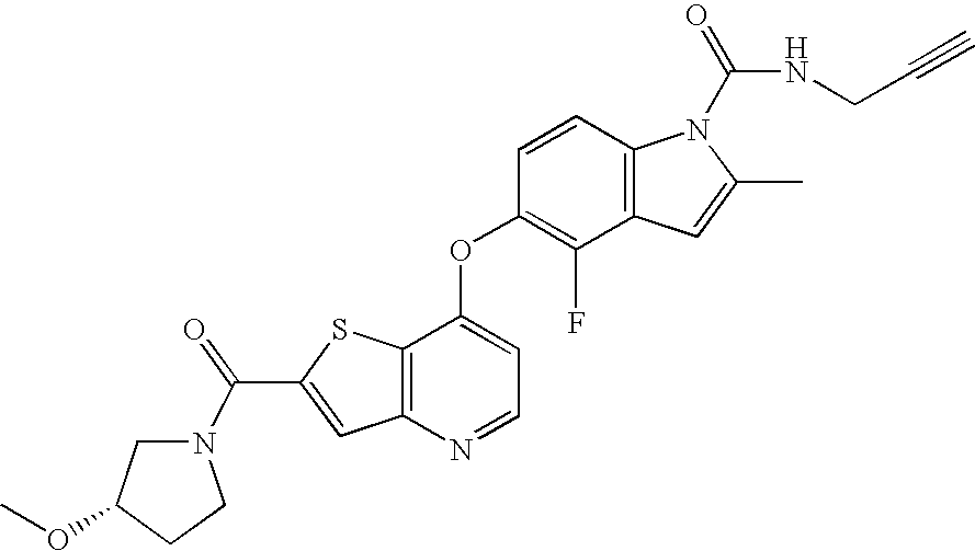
C12=C(C(OC3=C(F)C4=C(C=C3)N(C(=O)NCC#C)C(C)=C4)=CC=N1)SC(C(=O)N1CC(OC)CC1)=C2
